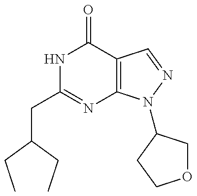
C(C1=NC2=C(C(=O)N1)C=NN2C1COCC1)C(CC)CC
